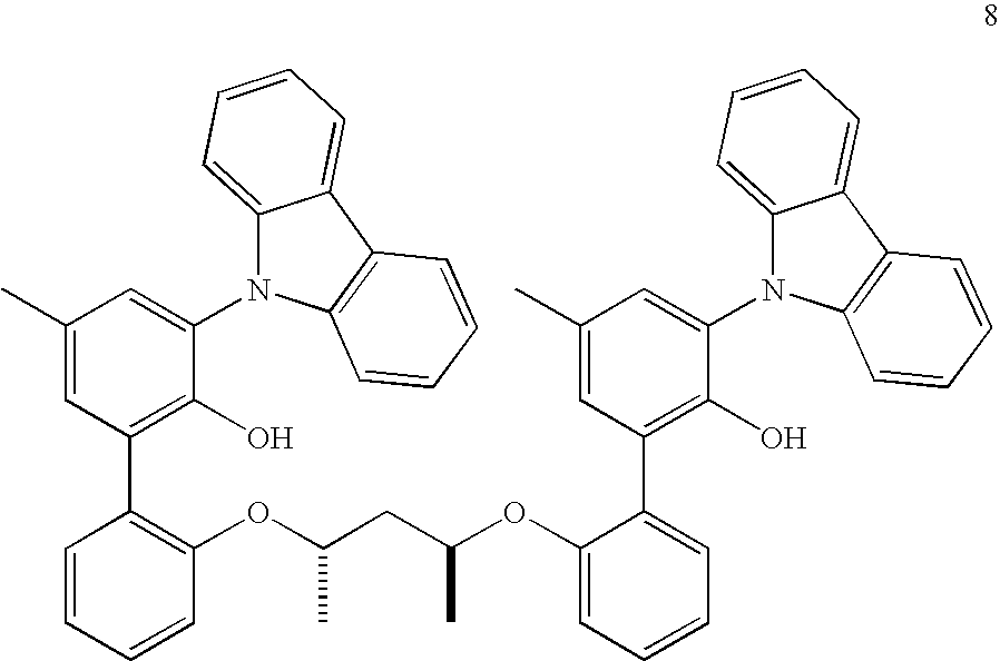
C1(C)=CC(C2=C(OC(CC(OC3=CC=CC=C3C3=C(O)C(N4C5=CC=CC=C5C5=C4C=CC=C5)=CC(C)=C3)C)C)C=CC=C2)=C(O)C(N2C3=CC=CC=C3C3=C2C=CC=C3)=C1
